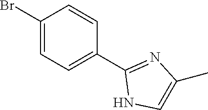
C1(Br)=CC=C(C2=NC(C)=CN2)C=C1
